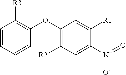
C1=CC=CC(OC2=C([R2])C=C([N+](=O)[O-])C([R1])=C2)=C1[R3]
